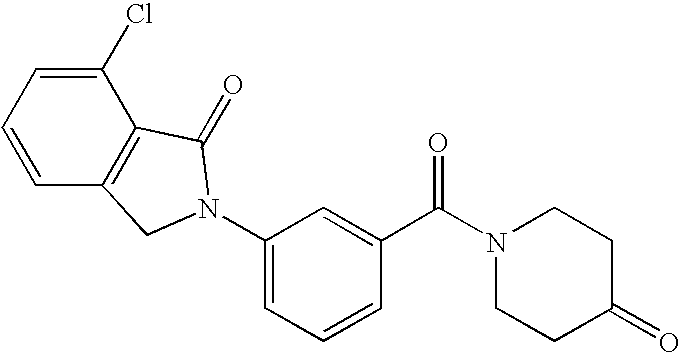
C1=CC=C(Cl)C2=C1CN(C1=CC=CC(C(N3CCC(=O)CC3)=O)=C1)C2=O
